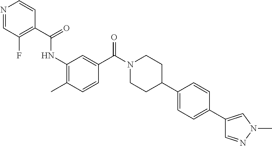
C1(C(=O)NC2=C(C)C=CC(C(N3CCC(C4=CC=C(C5=CN(C)N=C5)C=C4)CC3)=O)=C2)=C(F)C=NC=C1
